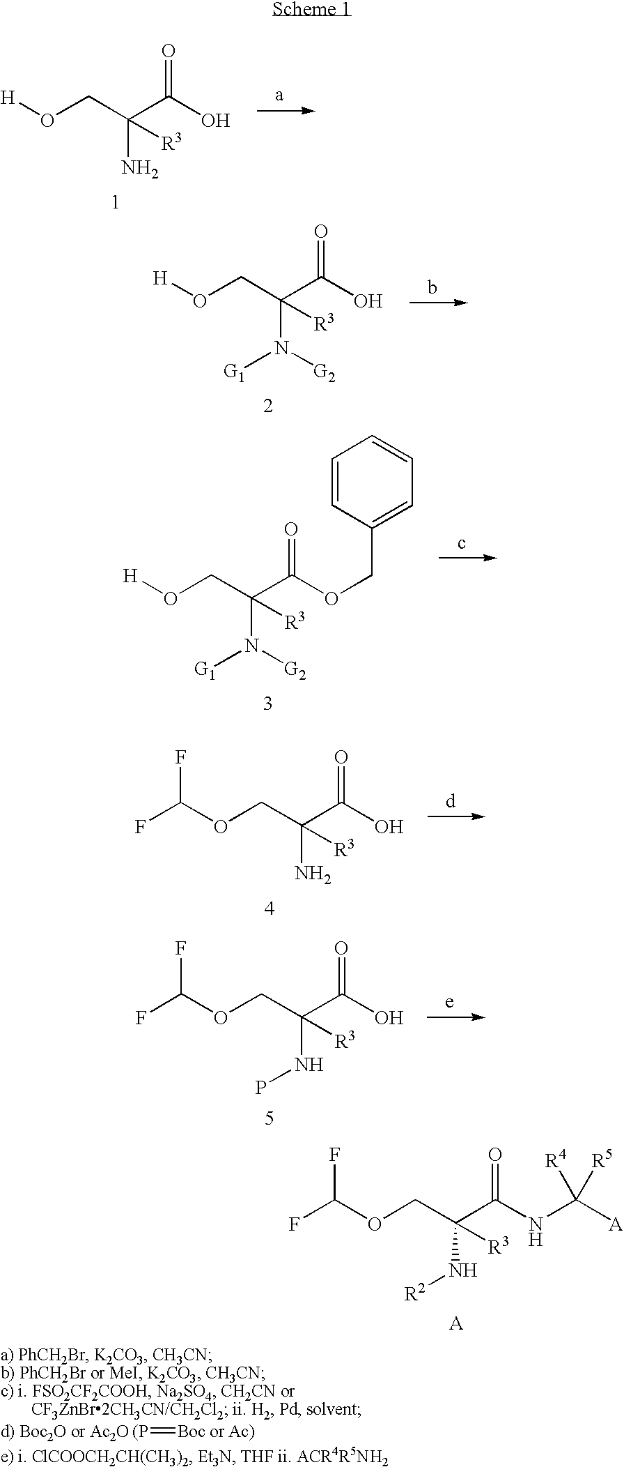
O(CC(C(O)=O)(N)[R3])[H].O(CC(C(O)=O)(N([G2])[G1])[R3])[H].O(CC(C(OCC1=CC=CC=C1)=O)(N([G2])[G1])[R3])[H].O(CC(C(O)=O)(N)[R3])C(F)F.O(CC(C(O)=O)(NP)[R3])C(F)F.O(CC(C(NC([A])([R4])[R5])=O)(N[R2])[R3])C(F)F.[(P]=[Boc or Ac)]
